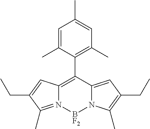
C12=C(C3=C(C)C=C(C)C=C3C)C3=CC(CC)=C(C)N3[BF2]N1=C(C)C(CC)=C2
